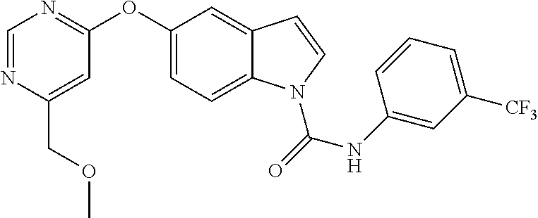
C1(OC2=NC=NC(COC)=C2)=CC=C2C(=C1)C=CN2C(NC1=CC([CF3])=CC=C1)=O
